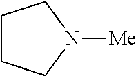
C1CCN([Me])C1
